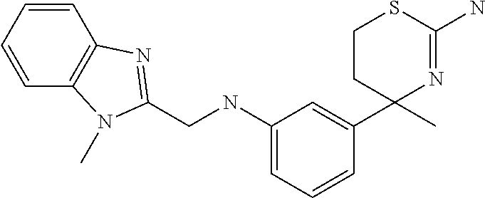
C1CC(C)(C2=CC(NCC3=NC4=C(C=CC=C4)N3C)=CC=C2)N=C(N)S1
